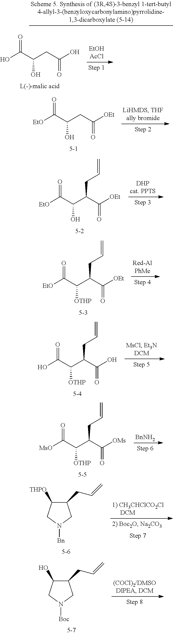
[EtO]C(C(CC([OEt])=O)O)=O.[EtO]C(C(C(C([OEt])=O)CC=C)O)=O.[EtO]C(C(C(C([OEt])=O)CC=C)[OTHP])=O.OC(C(C(C(O)=O)CC=C)[OTHP])=O.[MsO]C(C(C(C([OMs])=O)CC=C)[OTHP])=O.[BnNH2].C1(CC=C)C([THPO])CN([Bn])C1.C1(CC=C)C(O)CN([Boc])C1.OC(C(CC(O)=O)O)=O
